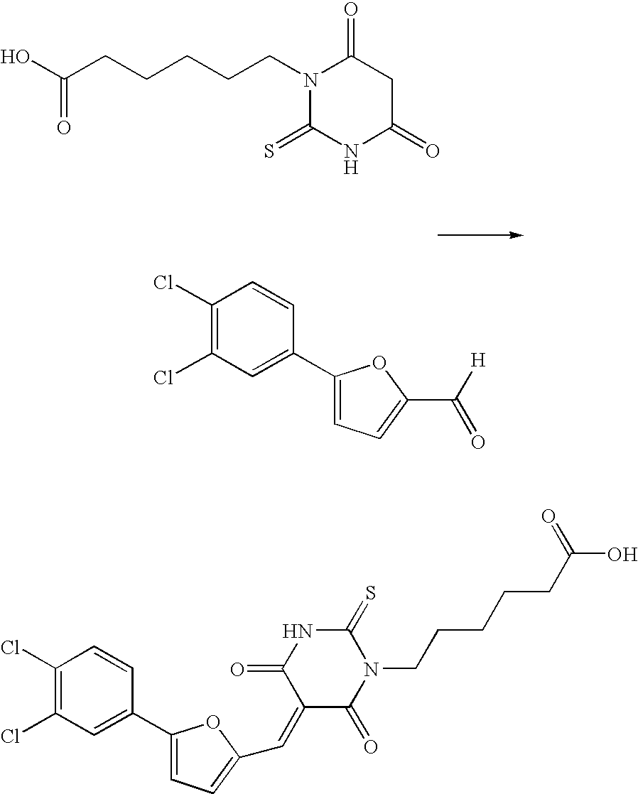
N1(CCCCCC(O)=O)C(=S)NC(=O)CC1=O.C1(Cl)=C(Cl)C=C(C2=CC=C(C(=O)[H])O2)C=C1.C1(Cl)=C(Cl)C=C(C2=CC=C(C=C3C(=O)N(CCCCCC(O)=O)C(=S)NC3=O)O2)C=C1
